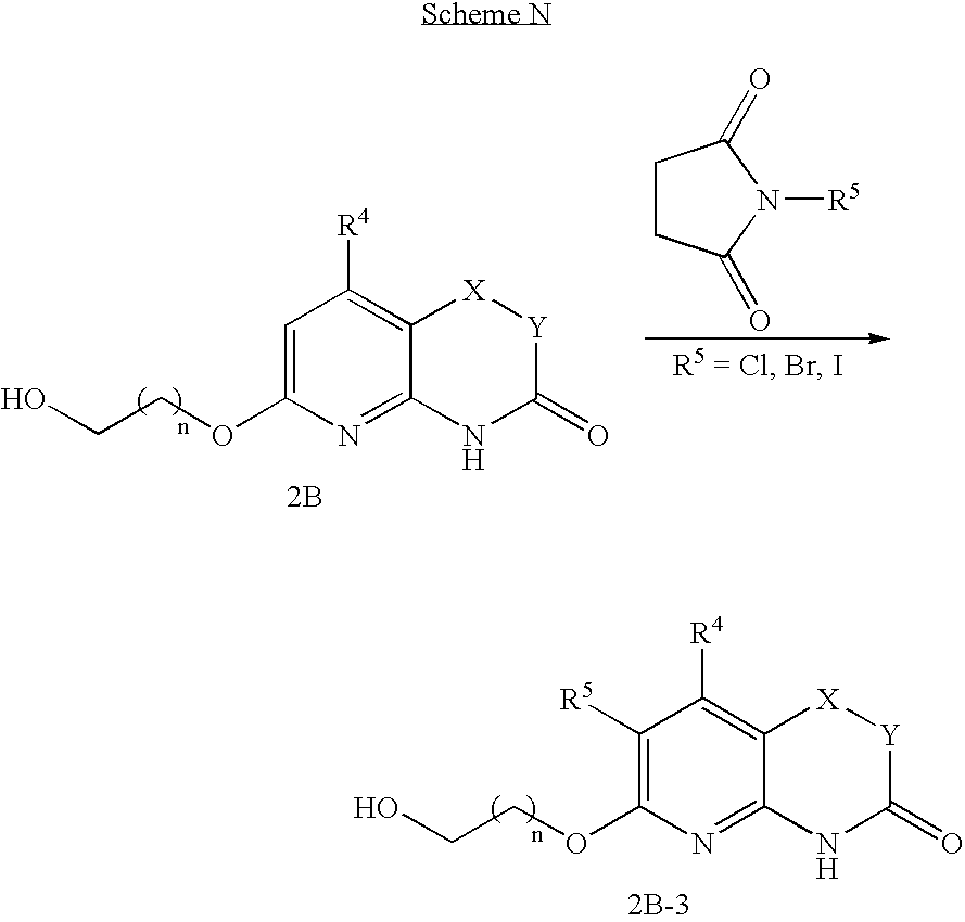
C1(OCCO)=CC([R4])=C2C(=N1)NC(=O)[Y][X]2.[2B].C1CC(=O)N([R5])C1=O.C1(OCCO)=C([R5])C([R4])=C2C(=N1)NC(=O)[Y][X]2.[2B-3]
